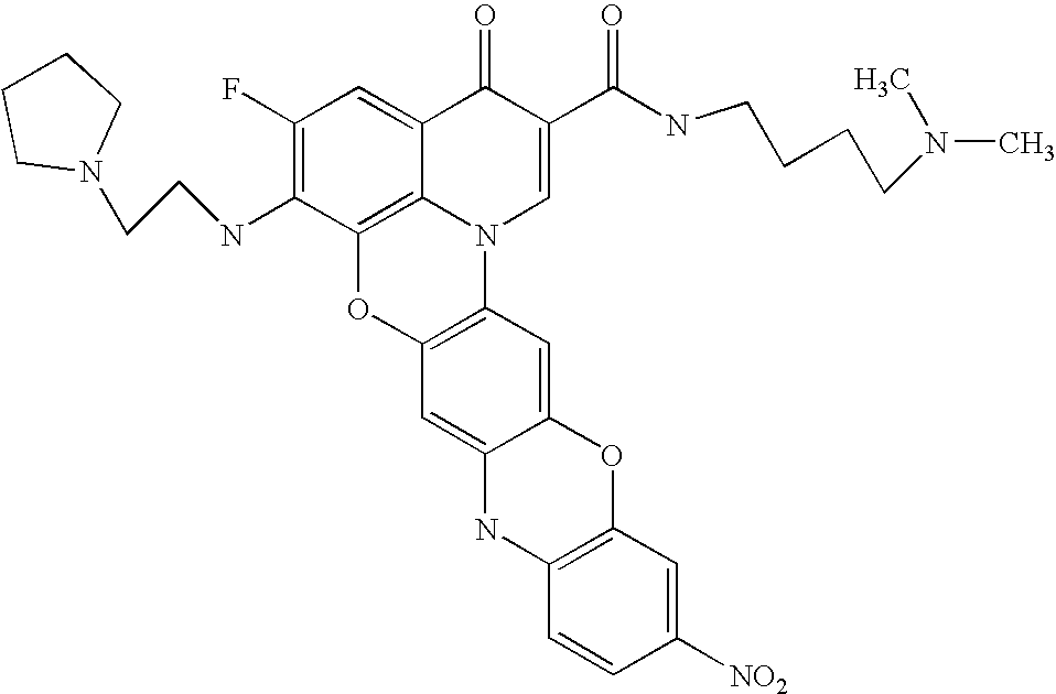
C1(F)=C(NCCN2CCCC2)C2=C3C(=C1)C(=O)C(C(NCCCCN(C)C)=O)=CN3C1=C(O2)C=C2C(=C1)OC1=C(N2)C=CC([NO2])=C1
